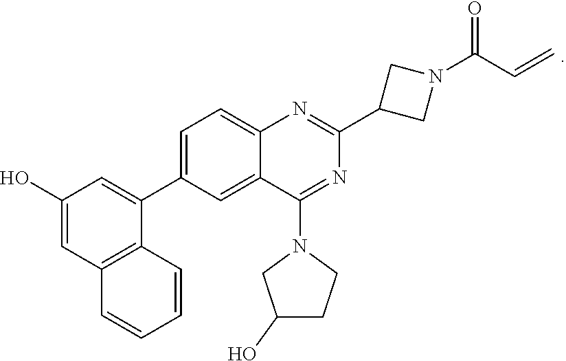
C1(O)=CC2=C(C(C3=CC=C4C(=C3)C(N3CC(O)CC3)=NC(C3CN(C(C=C)=O)C3)=N4)=C1)C=CC=C2
